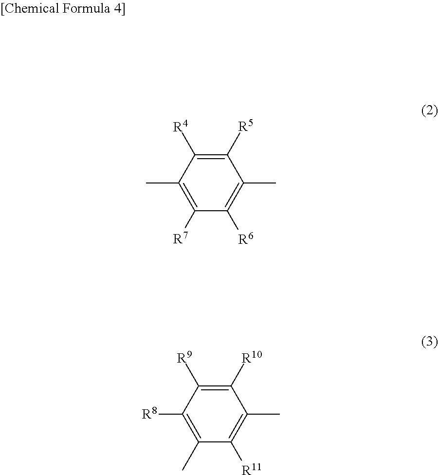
C1([R5])=C([R4])C(C)=C([R7])C([R6])=C1C.C1([R10])=C([R9])C([R8])=C(C)C([R11])=C1C
